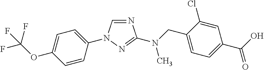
C1=CC(N2C=NC(N(CC3=CC=C(C(O)=O)C=C3Cl)C)=N2)=CC=C1OC(F)(F)F
